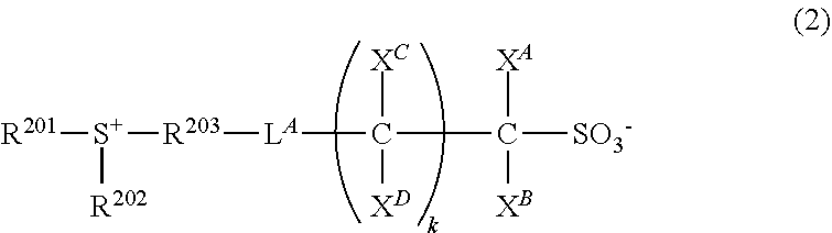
[S+]([R201])([R202])[R203][LA]C(C([SO3-])([XA])[XB])([XC])[XD]
